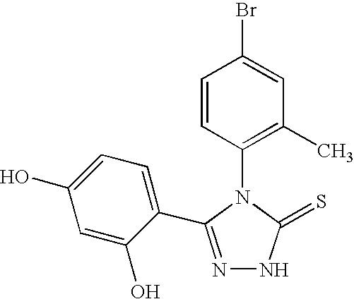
C1(N2C(=S)NN=C2C2=CC=C(O)C=C2O)=C(C)C=C(Br)C=C1
